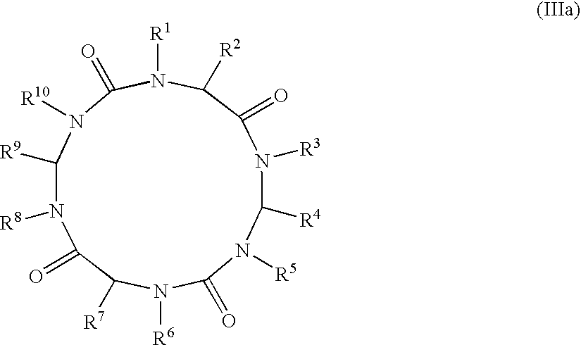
N1([R6])C(=O)N([R5])C([R4])N([R3])C(=O)C([R2])N([R1])C(=O)N([R10])C([R9])N([R8])C(=O)C1[R7]
